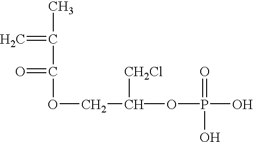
CC(=C)C(=O)OCC([CH2Cl])OP(=O)(O)O
